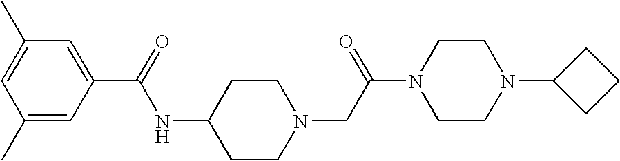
C1=C(C)C=C(C)C=C1C(=O)NC1CCN(CC(N2CCN(C3CCC3)CC2)=O)CC1
